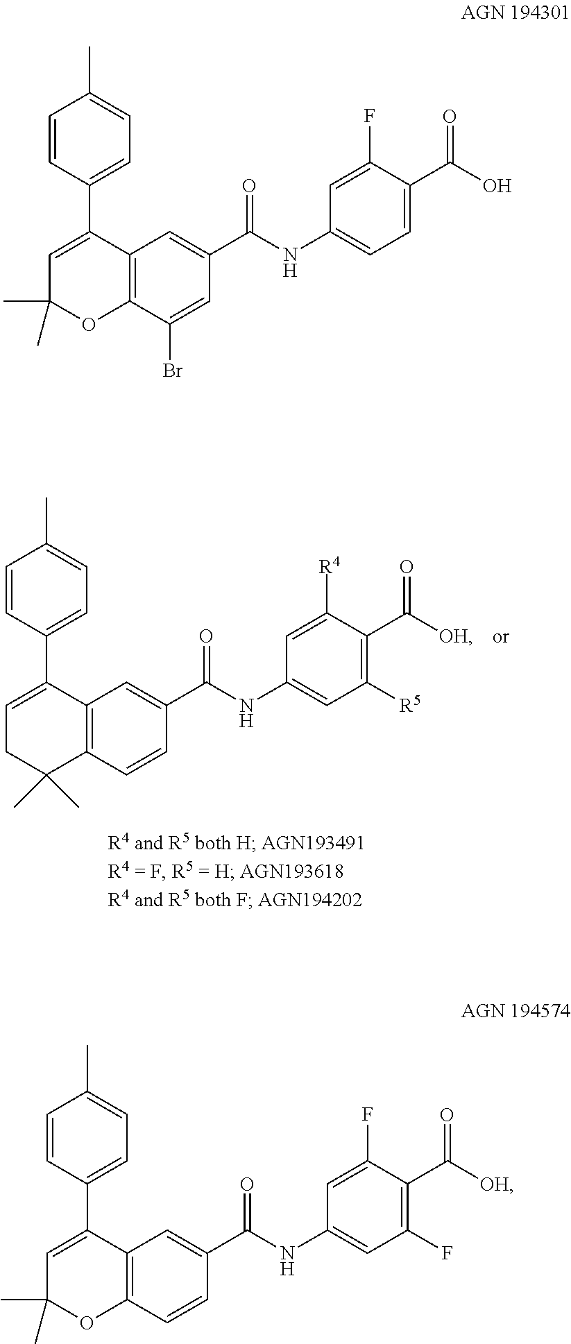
C1=CC(C2=CCC(C)(C)C3=C2C=C(C(=O)NC2=CC([R5])=C(C(=O)[OH])C([R4])=C2)C=C3)=CC=C1C.C1=CC(C2=CC(C)(C)OC3=C2C=C(C(=O)NC2=CC=C(C(=O)O)C(F)=C2)C=C3Br)=CC=C1C.C1=CC(C2=CC(C)(C)OC3=C2C=C(C(=O)NC2=CC(F)=C(C(=O)[OH])C(F)=C2)C=C3)=CC=C1C
